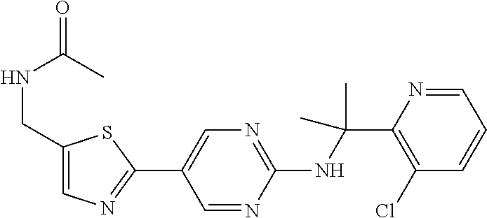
C1(NC(C2=C(Cl)C=CC=N2)(C)C)=NC=C(C2=NC=C(CNC(C)=O)S2)C=N1
